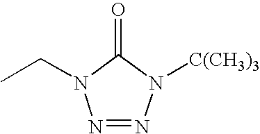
O=C1N(CC)N=NN1[C(CH3)3]
